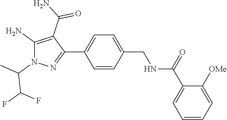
C1(C(=O)NCC2=CC=C(C3=NN(C(C)C(F)F)C(N)=C3C(N)=O)C=C2)=CC=CC=C1[OMe]
